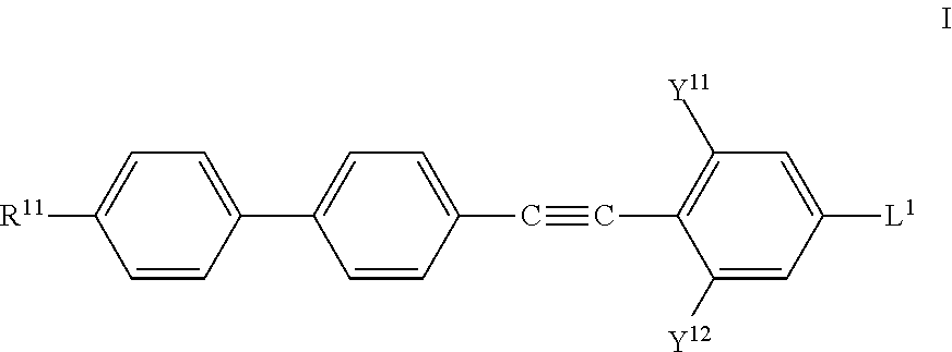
C(C1=CC=C(C2=CC=C([R11])C=C2)C=C1)#CC1=C([Y11])C=C([L1])C=C1[Y12]
